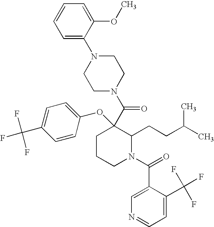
C(C1=CC=C(OC2(C(N3CCN(C4=CC=CC=C4OC)CC3)=O)CCCN(C(C3=CN=CC=C3C(F)(F)F)=O)C2CCC(C)C)C=C1)(F)(F)F
